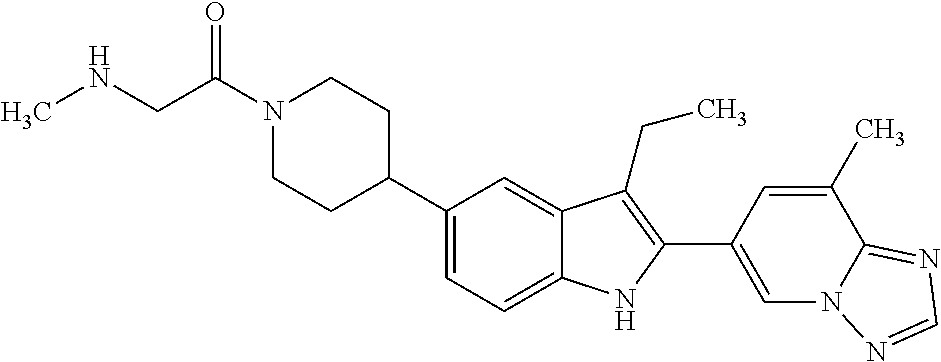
C(N1CCC(C2=CC=C3C(=C2)C(CC)=C(C2=CN4C(=NC=N4)C(C)=C2)N3)CC1)(CNC)=O
